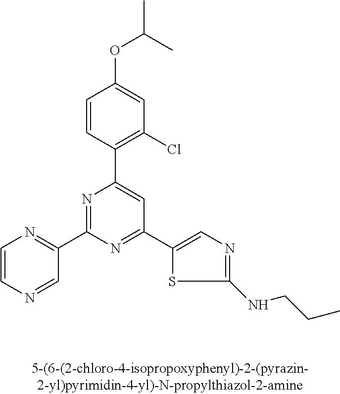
C1=CC(C2=CC(C3=CN=C(NCCC)S3)=NC(C3=NC=CN=C3)=N2)=C(Cl)C=C1OC(C)C
